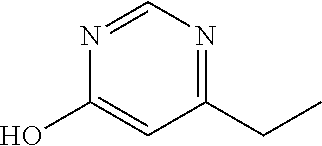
N1=CN=C(CC)C=C1O
